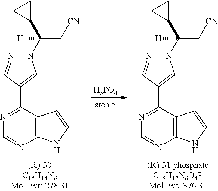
C1(C2=NC=NC3=C2C=CN3)=CN(C(C[CN])([H])C2CC2)N=C1.[H3PO4].C1(C2=NC=NC3=C2C=CN3)=CN(C(C[CN])([H])C2CC2)N=C1
